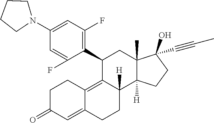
C1(N2CCCC2)=CC(F)=C(C2C3=C4C(=CC(=O)CC4)CCC3([H])C3([H])C(C)(C2)C(O)(C#CC)CC3)C(F)=C1
